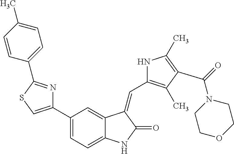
C1(C2=CSC(C3=CC=C(C)C=C3)=N2)=CC=C2C(=C1)C(=CC1=C(C)C(C(=O)N3CCOCC3)=C(C)N1)C(=O)N2
